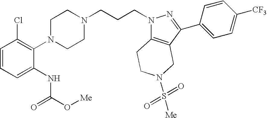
C1=CC=C(NC(=O)O[Me])C(N2CCN(CCCN3C4=C(C(C5=CC=C([CF3])C=C5)=N3)CN(S([Me])(=O)=O)CC4)CC2)=C1Cl
